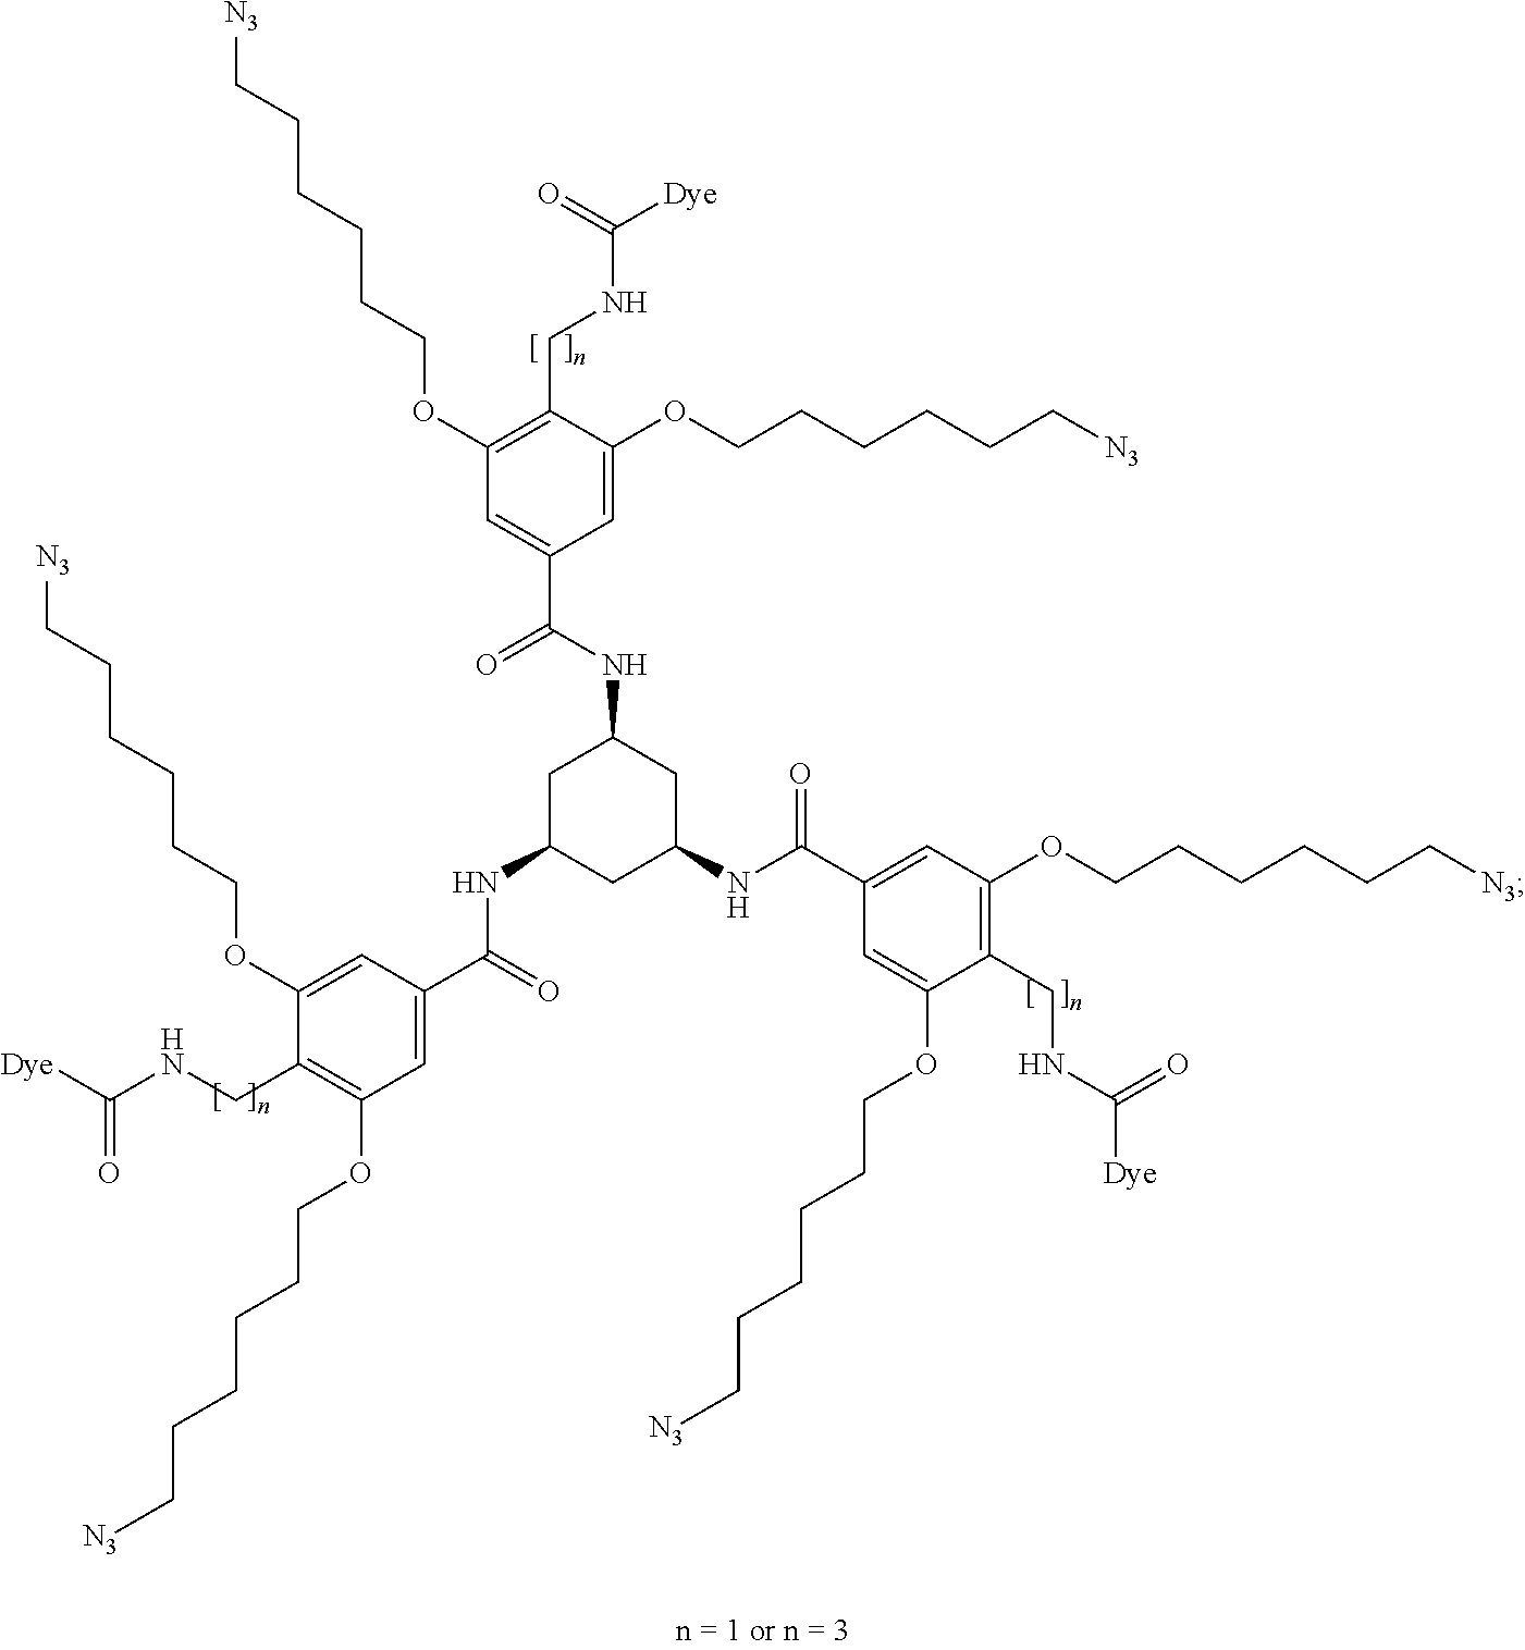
C1C(NC(=O)C2=CC(OCCCCCC[N3])=C(CNC([Dye])=O)C(OCCCCCC[N3])=C2)CC(NC(=O)C2=CC(OCCCCCC[N3])=C(CNC([Dye])=O)C(OCCCCCC[N3])=C2)CC1NC(=O)C1=CC(OCCCCCC[N3])=C(CNC([Dye])=O)C(OCCCCCC[N3])=C1
